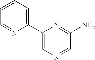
C1(C2=CN=CC(N)=N2)=CC=CC=N1
